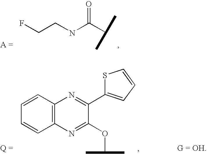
FCCNC(C(C)C)=O.C1=CC2=C(C=C1)N=C(OC(C)C)C(C1=CC=CS1)=N2
